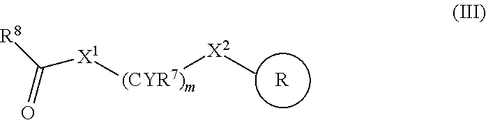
[R8]C([X1][(CYR7)m][X2]C)=O.[R]
